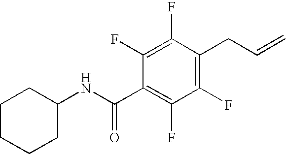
C1(F)=C(CC=C)C(F)=C(F)C(C(NC2CCCCC2)=O)=C1F
